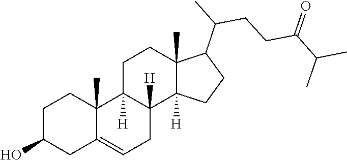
C1C2=CCC3([H])C([H])(C2(C)CCC1O)CCC1(C)C(C(CCC(C(C)C)=O)C)CCC13[H]
